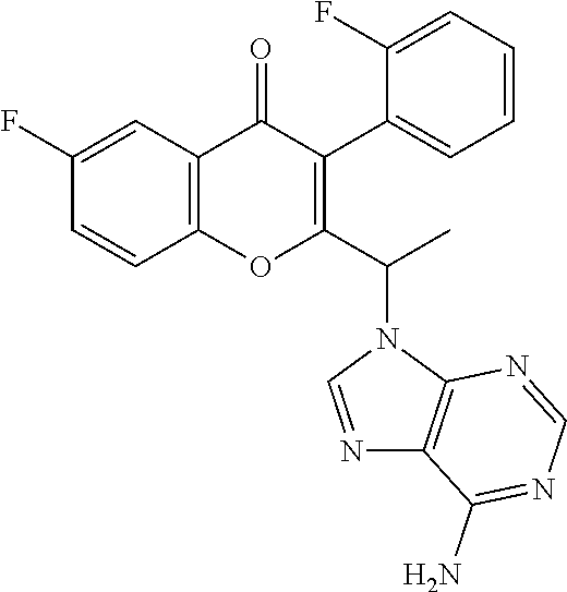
C1=CC2=C(C=C1F)C(=O)C(C1=CC=CC=C1F)=C(C(C)N1C3=C(N=C1)C(N)=NC=N3)O2
